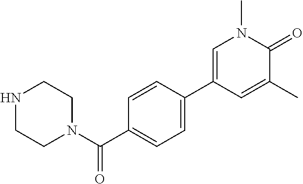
C1=CC(C2=CN(C)C(=O)C(C)=C2)=CC=C1C(N1CCNCC1)=O
